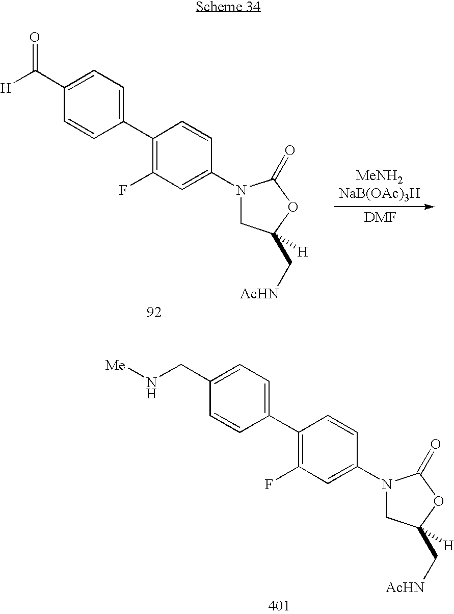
C1(C2=C(F)C=C(N3CC(C[AcHN])([H])OC3=O)C=C2)=CC=C(CN[Me])C=C1.C1(C2=C(F)C=C(N3CC(C[AcHN])([H])OC3=O)C=C2)=CC=C(C([H])=O)C=C1
